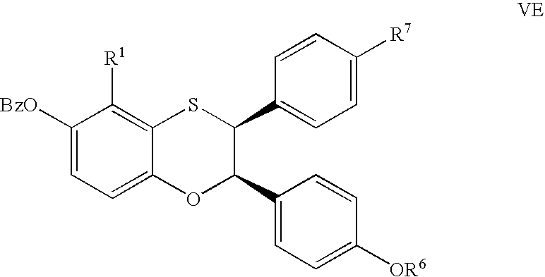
C1([BzO])=CC=C2C(=C1[R1])SC(C1=CC=C([R7])C=C1)C(C1=CC=C([OR6])C=C1)O2
